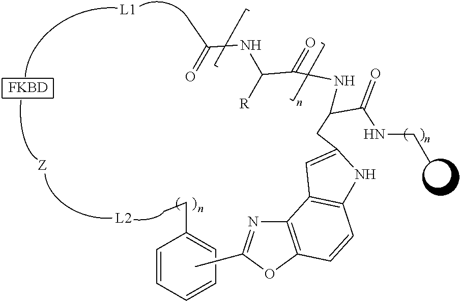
[L1].[L2].C(C)C1=CC=CC=C1.[FKBD].N(C(C(=O)NC(C(NCC)=O)CC1=CC2=C(C=CC3=C2N=C(C)O3)N1)[R])C(=O)C
